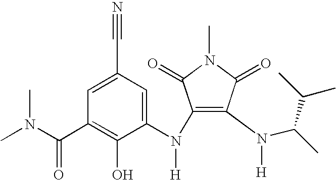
C1(N(C2=CC(C#N)=CC(C(N(C)C)=O)=C2O)[H])=C(N(C(C)C(C)C)[H])C(=O)N(C)C1=O
